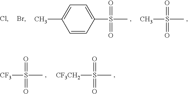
CS(=O)(=O)C.C1(S(=O)(=O)C)=CC=C(C)C=C1.Br.Cl.[CF3]S(=O)(=O)C.[CF3CH2]S(=O)(=O)C
